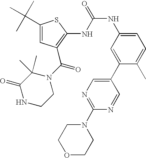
C1(C(C)(C)C)=CC(C(N2C(C)(C)C(=O)NCC2)=O)=C(NC(NC2=CC=C(C)C(C3=CN=C(N4CCOCC4)N=C3)=C2)=O)S1
